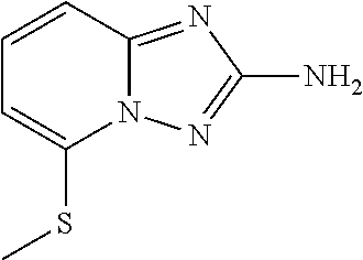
C1=CC2=NC(N)=NN2C(SC)=C1
